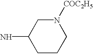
C1CCN([COC2H5])CC1N
